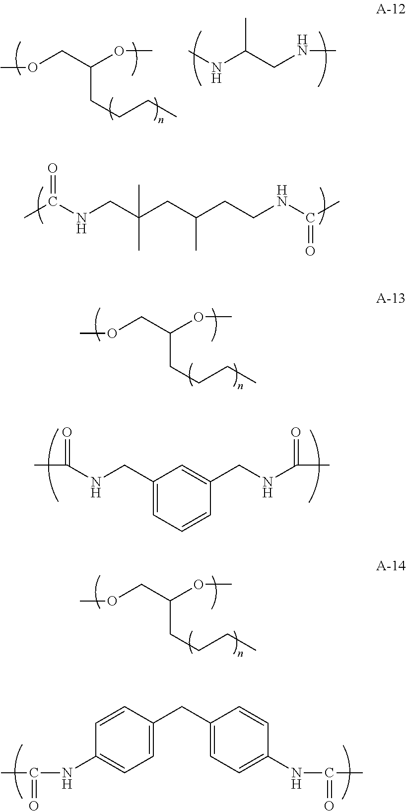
COCC(OC)CCCC.CC(=O)NCC1=CC=CC(CNC(C)=O)=C1.COCC(OC)CCCC.C1=CC(CC2=CC=C(NC(C)=O)C=C2)=CC=C1NC(C)=O.COCC(OC)CCCC.N(C(CNC)C)C.CC(NCC(CC(CCNC(C)=O)C)(C)C)=O
